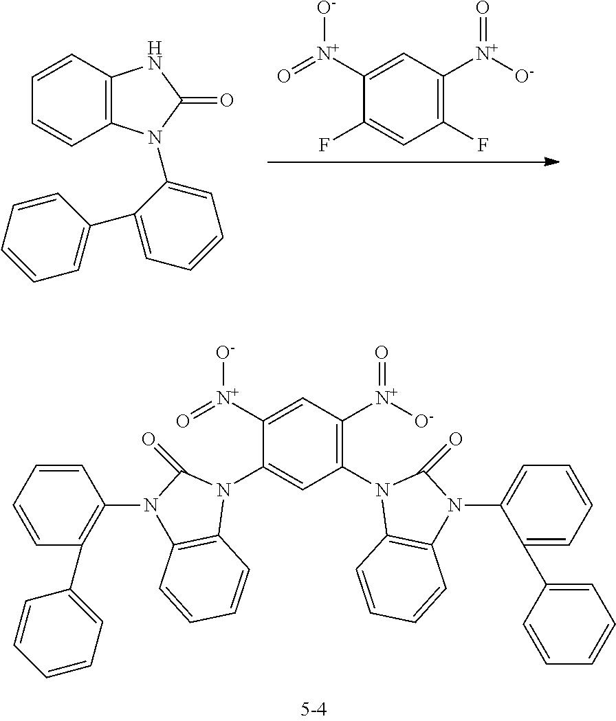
C1(N2C(=O)N(C3=C(C4=CC=CC=C4)C=CC=C3)C3=C2C=CC=C3)=CC(N2C(=O)N(C3=CC=CC=C3C3=CC=CC=C3)C3=C2C=CC=C3)=C([N+]([O-])=O)C=C1[N+](=O)[O-].C1(F)=CC(F)=C([N+]([O-])=O)C=C1[N+](=O)[O-].C1=CC2=C(C=C1)NC(=O)N2C1=CC=CC=C1C1=CC=CC=C1
